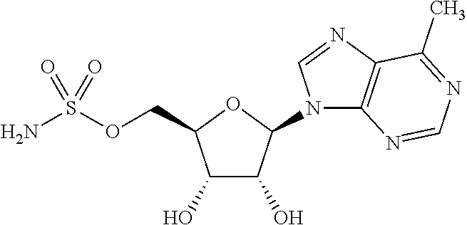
C1(O)C(O)C(N2C3=C(N=C2)C(C)=NC=N3)OC1COS(N)(=O)=O
